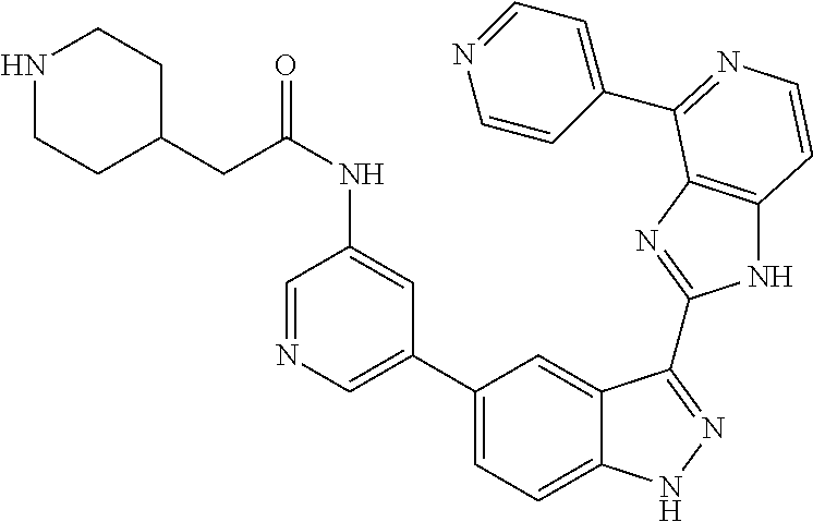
C1(C2=CN=CC(NC(=O)CC3CCNCC3)=C2)=CC=C2C(=C1)C(C1=NC3=C(N1)C=CN=C3C1=CC=NC=C1)=NN2
